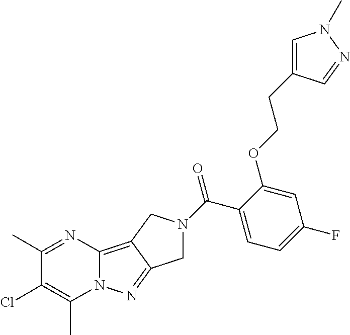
C12=C3C(=NN1C(C)=C(Cl)C(C)=N2)CN(C(C1=CC=C(F)C=C1OCCC1=CN(C)N=C1)=O)C3
